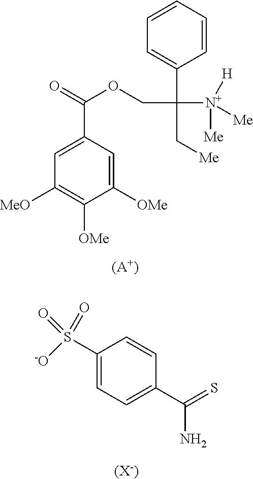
C1=CC(C(COC(=O)C2=CC([MeO])=C([OMe])C([OMe])=C2)(C[Me])[N+]([Me])([Me])[H])=CC=C1.[(A+)].[-O]S(C1=CC=C(C(=S)N)C=C1)(=O)=O.[(X-)]
